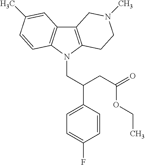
C12=C(N(CC(C3=CC=C(F)C=C3)CC(=O)OCC)C3=C1C=C(C)C=C3)CCN(C)C2
